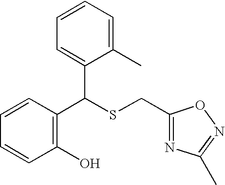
C1(C(SCC2=NC(C)=NO2)C2=CC=CC=C2C)=C(O)C=CC=C1
